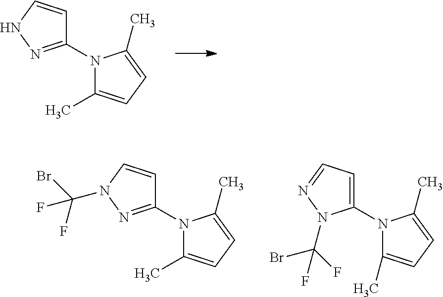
C1(N2C(C)=CC=C2C)=NNC=C1.C1(N2C(C)=CC=C2C)=NN(C(Br)(F)F)C=C1.C1(N2C(C)=CC=C2C)=CC=NN1C(F)(Br)F
